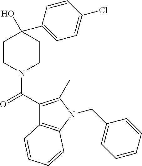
C12=C(N(CC3=CC=CC=C3)C(C)=C1C(=O)N1CCC(O)(C3=CC=C(Cl)C=C3)CC1)C=CC=C2
